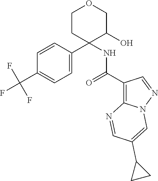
C1CC(C2=CC=C(C(F)(F)F)C=C2)(NC(C2=C3N(N=C2)C=C(C2CC2)C=N3)=O)C(O)CO1
